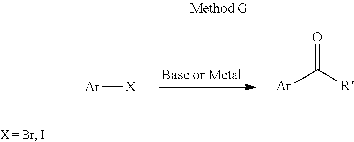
[Ar][X].[Ar]C([R])=O
